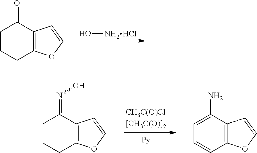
C1CCC2=C(C1=O)C=CO2.O[NH2HCl].C1CCC2=C(C1=NO)C=CO2.C1=C(N)C2=C(C=C1)OC=C2
